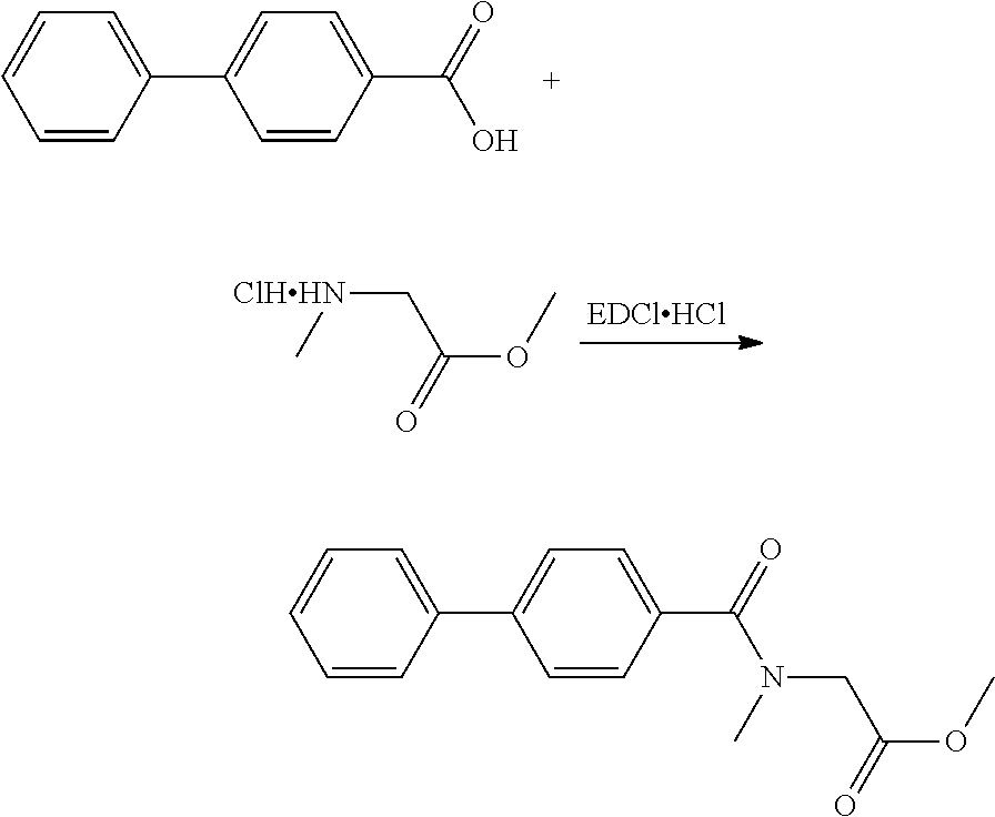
C1=CC=CC(C2=CC=C(C(=O)O)C=C2)=C1.C([ClHHN]C)C(=O)OC.C1=CC=CC(C2=CC=C(C(=O)N(C)CC(OC)=O)C=C2)=C1
